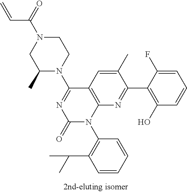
C1(C)N(C2=NC(=O)N(C3=C(C(C)C)C=CC=C3)C3=C2C=C(C)C(C2=C(O)C=CC=C2F)=N3)CCN(C(C=C)=O)C1
